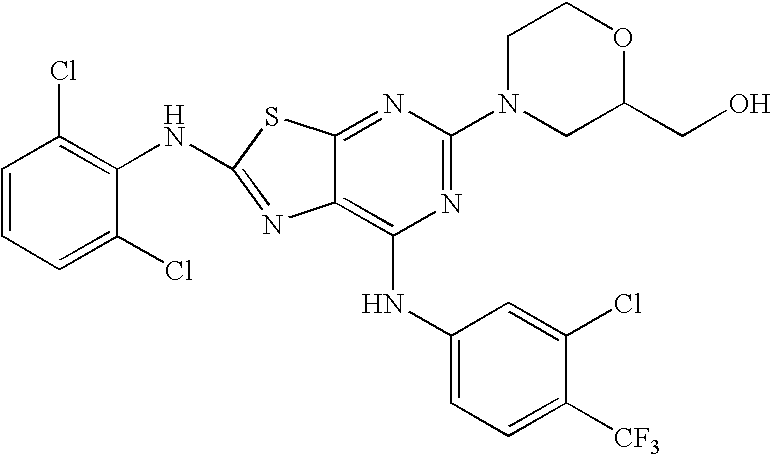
C1=CC=C(Cl)C(NC2=NC3=C(NC4=CC=C([CF3])C(Cl)=C4)N=C(N4CC(CO)OCC4)N=C3S2)=C1Cl
